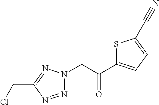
N1=NC(CCl)=NN1CC(=O)C1=CC=C(C#N)S1
